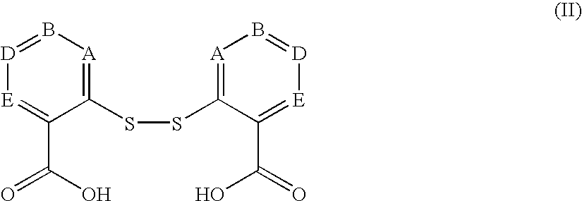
C1(SSC2=[A]B=[D][E]=C2C(O)=O)=[A]B=[D][E]=C1C(=O)O
